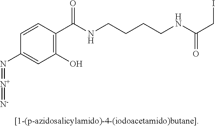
C1=CC(C(NCCCCNC(CI)=O)=O)=C(O)C=C1N=[N+]=[N-]
